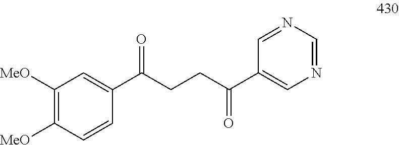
C1([MeO])=C([MeO])C=CC(C(CCC(C2=CN=CN=C2)=O)=O)=C1
